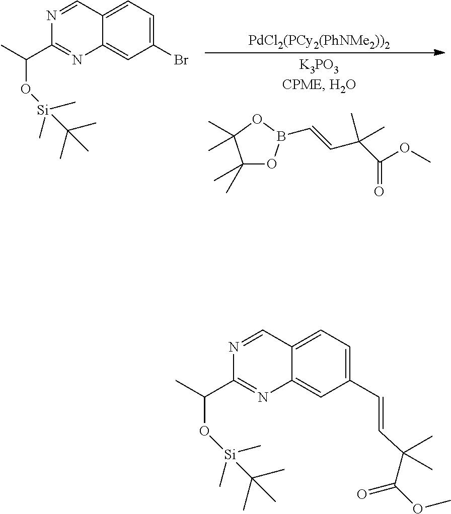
C1(C)(C)OB(C=CC(C(=O)OC)(C)C)OC1(C)C.[PdCl2(PCy2(PhNMe2))2].N1=CC2=CC=C(Br)C=C2N=C1C(C)O[Si](C)(C)C(C)(C)C.N1=CC2=CC=C(C=CC(C)(C(OC)=O)C)C=C2N=C1C(C)O[Si](C)(C)C(C)(C)C
